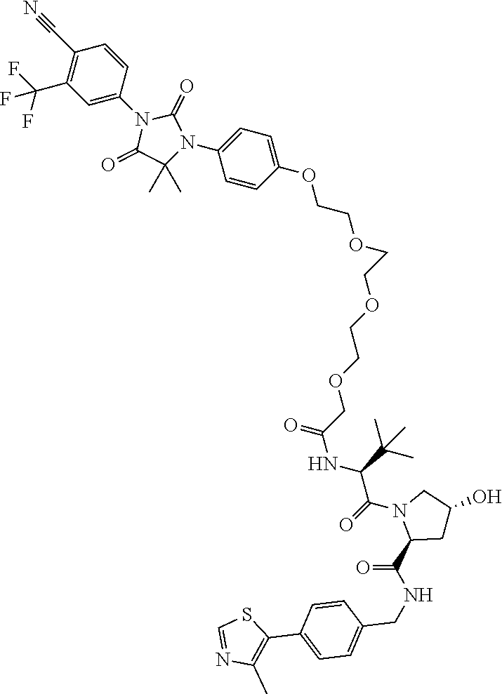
C1=CC(N2C(=O)C(C)(C)N(C3=CC=C(OCCOCCOCCOCC(NC(C(N4C(C(=O)NCC5=CC=C(C6=C(C)N=CS6)C=C5)CC(O)C4)=O)C(C)(C)C)=O)C=C3)C2=O)=CC(C(F)(F)F)=C1C#N
